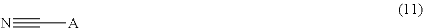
N#C[A]
